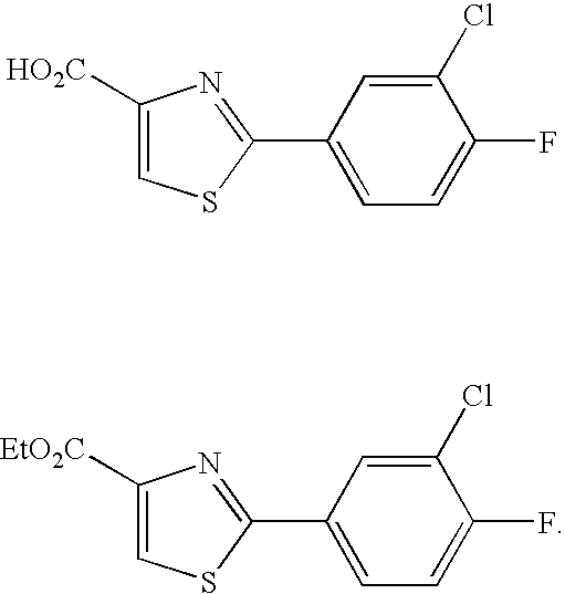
C1(Cl)=CC(C2=NC([HO2C])=CS2)=CC=C1F.C1(Cl)=CC(C2=NC([EtO2C])=CS2)=CC=C1F
